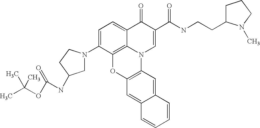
C1=C(N2CC(NC(=O)OC(C)(C)C)CC2)C2=C3C(=C1)C(=O)C(C(=O)NCCC1CCCN1C)=CN3C1=C(O2)C=C2C(=C1)C=CC=C2
